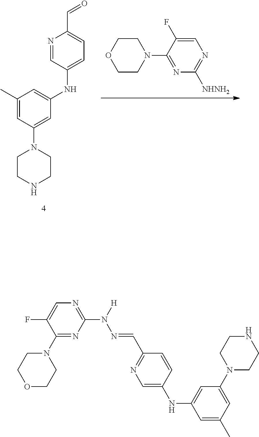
C1=C(F)C(N2CCOCC2)=NC([NHNH2])=N1.C1(C)=CC(N2CCNCC2)=CC(NC2=CC=C(C=O)N=C2)=C1.C1(N2CCOCC2)=NC(N([H])N=CC2=NC=C(NC3=CC(N4CCNCC4)=CC(C)=C3)C=C2)=NC=C1F
